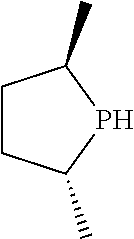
C1CC(C)PC1C
